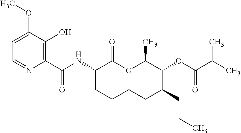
C1(C(NC2C(=O)OC(C)C(OC(C(C)C)=O)C(CCC)CCCC2)=O)=C(O)C(OC)=CC=N1
